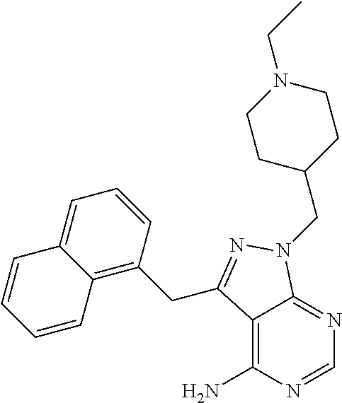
C12=C(N)N=CN=C1N(CC1CCN(CC)CC1)N=C2CC1=C2C(=CC=C1)C=CC=C2
